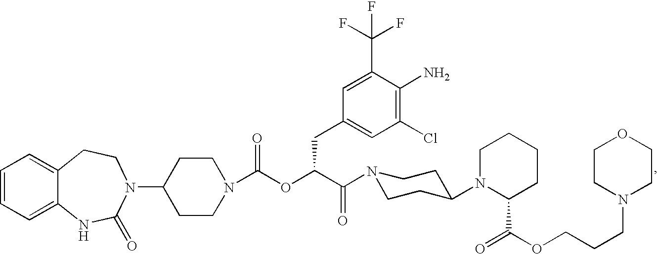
C1=CC=C2C(=C1)CCN(C1CCN(C(OC(C(=O)N3CCC(N4C(C(=O)OCCCN5CCOCC5)CCCC4)CC3)CC3=CC(Cl)=C(N)C(C(F)(F)F)=C3)=O)CC1)C(=O)N2
